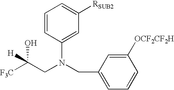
C1(CN(CC([F3C])(O)[H])C2=CC([RSUB2])=CC=C2)=CC=CC([OCF2CF2H])=C1
